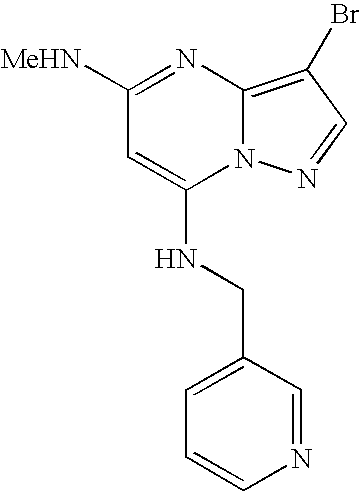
C1([MeHN])=NC2=C(Br)C=NN2C(NCC2=CC=CN=C2)=C1
